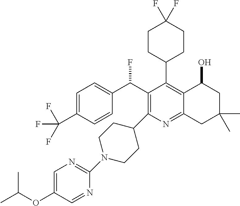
C1=C(C(F)(F)F)C=CC(C(C2=C(C3CCN(C4=NC=C(OC(C)C)C=N4)CC3)N=C3C(=C2C2CCC(F)(F)CC2)C(O)CC(C)(C)C3)F)=C1
